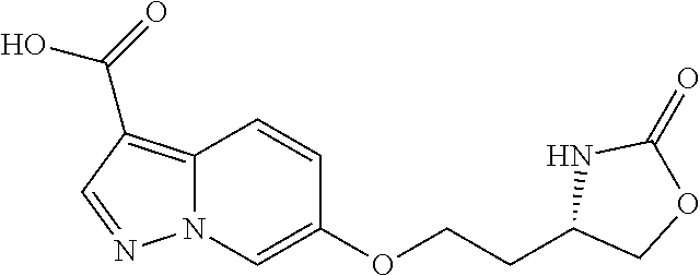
C12=C(C(=O)O)C=NN1C=C(OCCC1COC(=O)N1)C=C2
